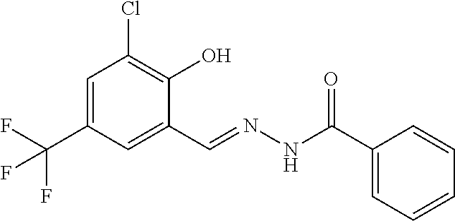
C1=C(C(F)(F)F)C=C(C=NNC(C2=CC=CC=C2)=O)C(O)=C1Cl
